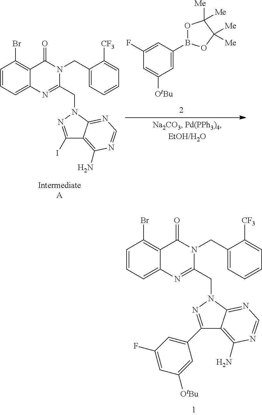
C1=CC=C2C(=C1Br)C(=O)N(CC1=CC=CC=C1[CF3])C(CN1N=C(C3=CC(F)=CC([OtBu])=C3)C3=C(N)N=CN=C13)=N2.C1=C(F)C=C([OtBu])C=C1B1OC([Me])([Me])C([Me])([Me])O1.C1=CC=C2C(=C1Br)C(=O)N(CC1=CC=CC=C1[CF3])C(CN1N=C(I)C3=C(N)N=CN=C13)=N2
